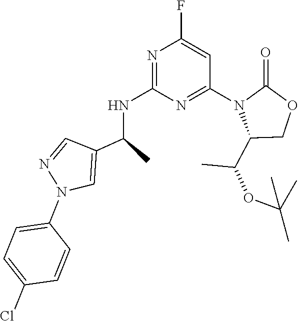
N1=C(NC(C2=CN(C3=CC=C(Cl)C=C3)N=C2)C)N=C(N2C(C(C)OC(C)(C)C)COC2=O)C=C1F
